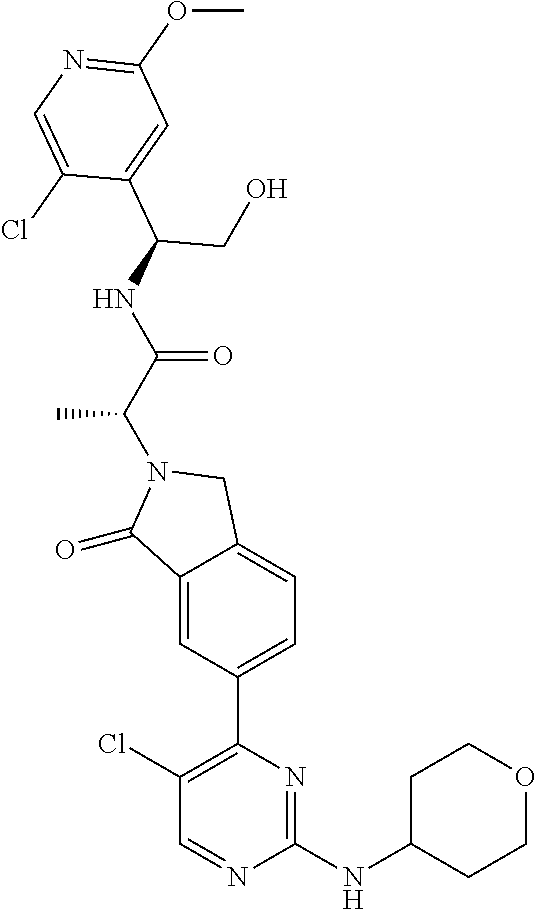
C1(=O)C2=CC(C3=C(Cl)C=NC(NC4CCOCC4)=N3)=CC=C2CN1C(C(=O)NC(C1=CC(OC)=NC=C1Cl)CO)C
